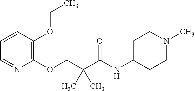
C1(OCC(C(NC2CCN(C)CC2)=O)(C)C)=C(OCC)C=CC=N1
